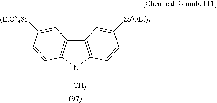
C12=C(N(C)C3=C1C=C([(EtO)3Si])C=C3)C=CC([Si(OEt)3])=C2
